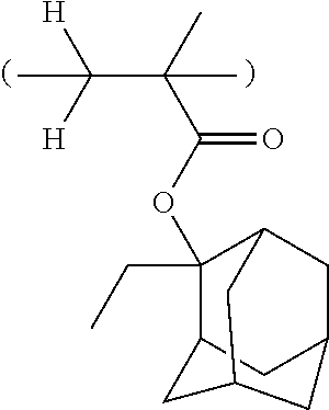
O(C(=O)C(C)(C([H])([H])C)C)C1(CC)C2CC3CC1CC(C3)C2
